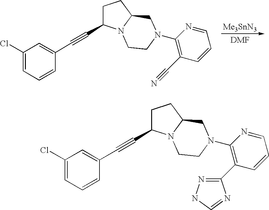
[Me3SnN3].C1(Cl)=CC=CC(C#CC2CCC3N2CCN(C2=C(C#N)C=CC=N2)C3)=C1.C1(Cl)=CC=CC(C#CC2CCC3N2CCN(C2=C(C4=NNC=N4)C=CC=N2)C3)=C1
